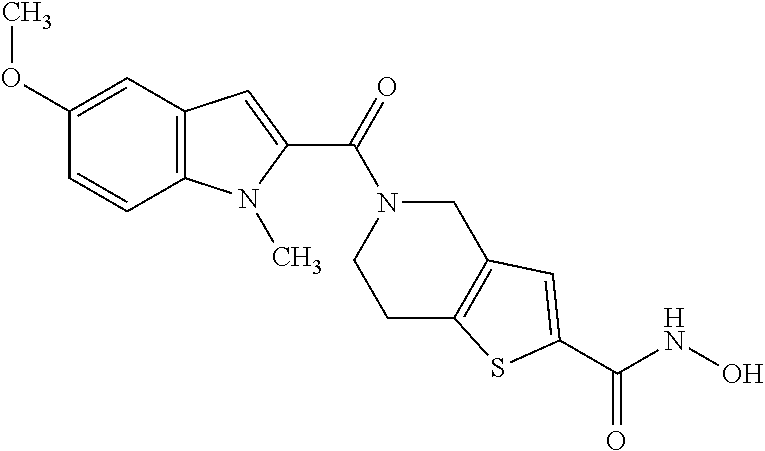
COC1=CC2=C(C=C1)N(C)C(C(=O)N1CCC3=C(C1)C=C(C(NO)=O)S3)=C2
